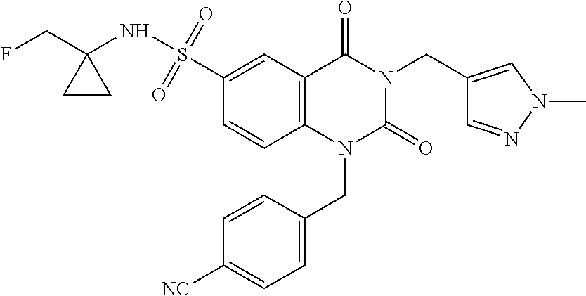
C1=C(CN2C(=O)N(CC3=CN(C)N=C3)C(=O)C3=C2C=CC(S(NC2(CF)CC2)(=O)=O)=C3)C=CC([NC])=C1
